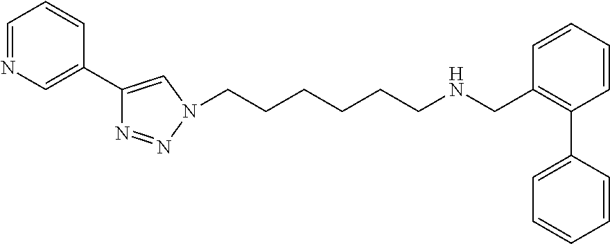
C1=NC=C(C2=CN(CCCCCCNCC3=C(C4=CC=CC=C4)C=CC=C3)N=N2)C=C1
